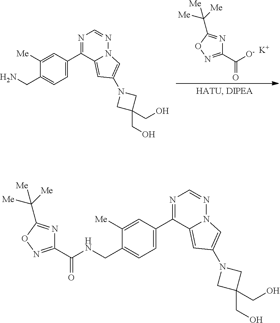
C1([Me])=CC(C2=NC=NN3C2=CC(N2CC(CO)(CO)C2)=C3)=CC=C1CN.C1(C(=O)[O-])=NOC(C([Me])([Me])[Me])=N1.[K].C1([Me])=CC(C2=NC=NN3C2=CC(N2CC(CO)(CO)C2)=C3)=CC=C1CNC(C1=NOC(C([Me])([Me])[Me])=N1)=O
